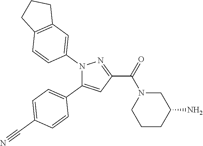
C1=C(C#N)C=CC(C2=CC(C(=O)N3CCCC(N)C3)=NN2C2=CC3=C(C=C2)CCC3)=C1
